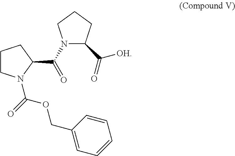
C1CN(C(=O)OCC2=CC=CC=C2)C(C(N2C(C([OH])=O)CCC2)=O)C1
